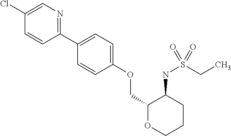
C1(Cl)=CN=C(C2=CC=C(OCC3OCCCC3NS(CC)(=O)=O)C=C2)C=C1
